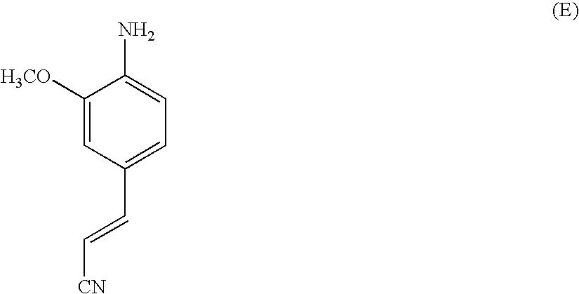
C1([H3CO])=CC(C=C[CN])=CC=C1N
